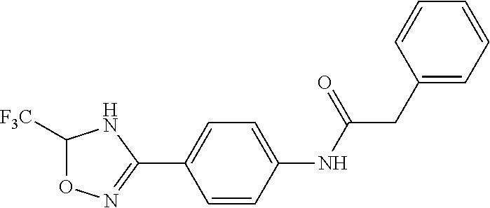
C1([F3C])ON=C(C2=CC=C(NC(CC3=CC=CC=C3)=O)C=C2)N1
